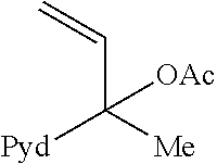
C(C([Me])([Pyd])[OAc])=C
